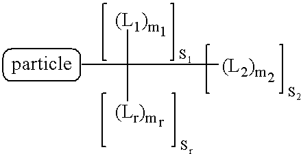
CC([(L1)m])([(Lr)m])[(L2)m]
